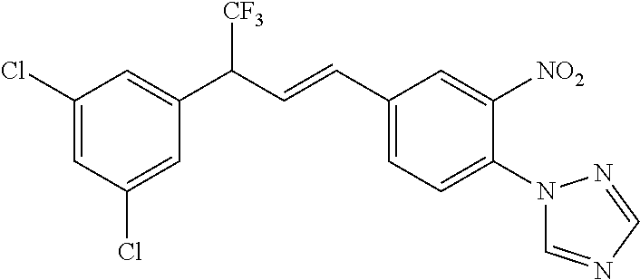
C1(C(C=CC2=CC=C(N3C=NC=N3)C([NO2])=C2)[CF3])=CC(Cl)=CC(Cl)=C1
